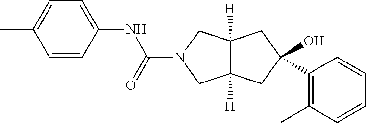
CC1=CC=C(NC(=O)N2CC3([H])C([H])(C2)CC(O)(C2=C(C)C=CC=C2)C3)C=C1
